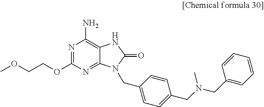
COCCOC1=NC(N)=C2C(=N1)N(CC1=CC=C(CN(C)CC3=CC=CC=C3)C=C1)C(=O)N2
